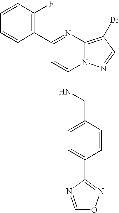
C1=CC(F)=C(C2=NC3=C(Br)C=NN3C(NCC3=CC=C(C4=NOC=N4)C=C3)=C2)C=C1
